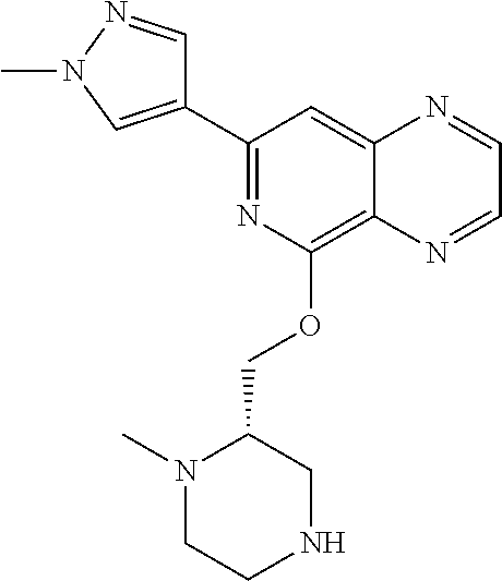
C1(C2=CN(C)N=C2)=NC(OCC2N(C)CCNC2)=C2C(=C1)N=CC=N2
